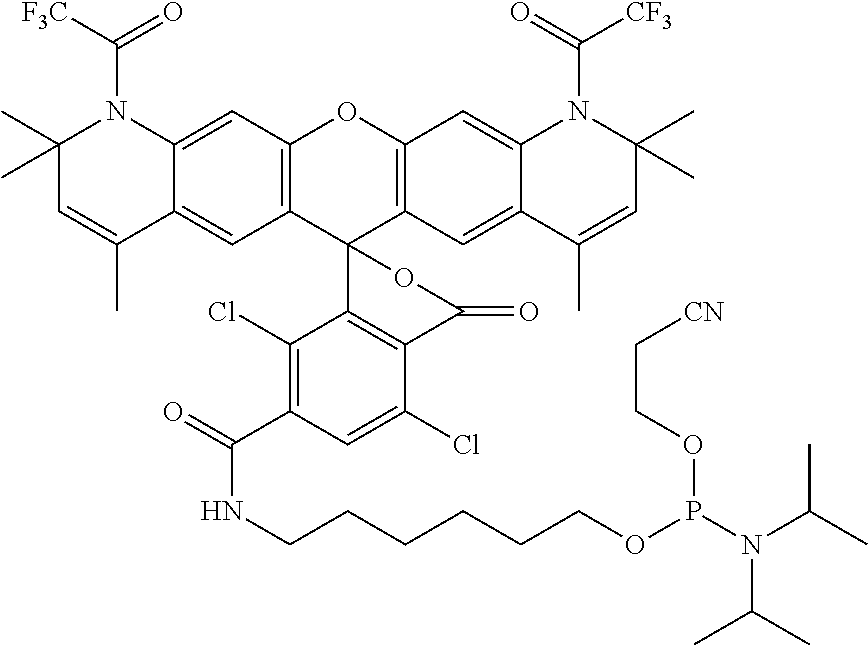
C12=C(C=C3C(=C1)C(C)=CC(C)(C)N3C([F3C])=O)OC1=C(C23C2=C(C(Cl)=CC(C(=O)NCCCCCCOP(N(C(C)C)C(C)C)OCC[CN])=C2Cl)C(=O)O3)C=C2C(=C1)N(C(=O)[CF3])C(C)(C)C=C2C
